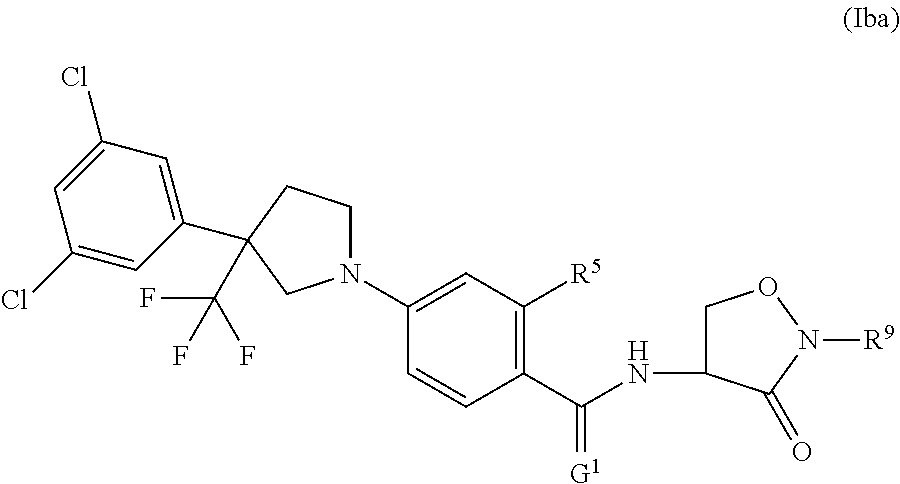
C1(N2CCC(C(F)(F)F)(C3=CC(Cl)=CC(Cl)=C3)C2)=CC([R5])=C(C(NC2CON([R9])C2=O)=[G1])C=C1
